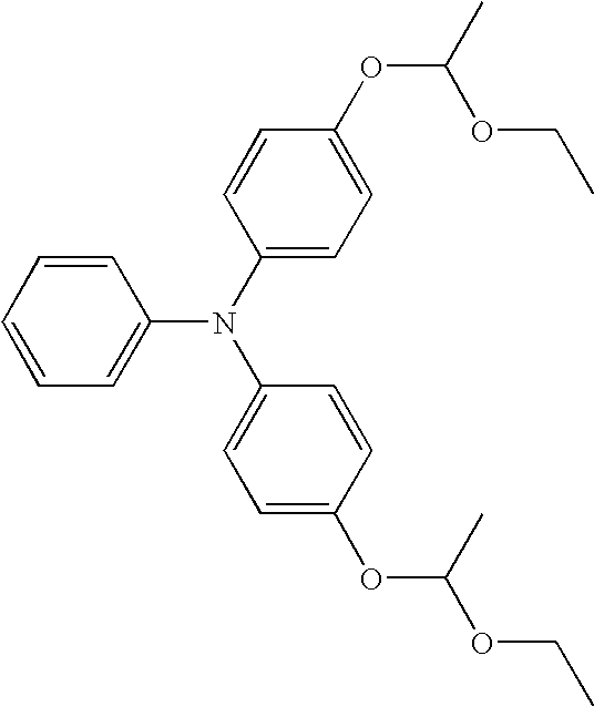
C1=CC=CC(N(C2=CC=C(OC(OCC)C)C=C2)C2=CC=C(OC(OCC)C)C=C2)=C1
